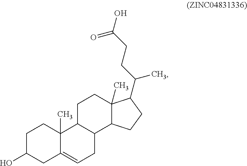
C12(C)C(=CCC3C1CCC1(C)C3CCC1C(CCC(O)=O)C)CC(O)CC2
